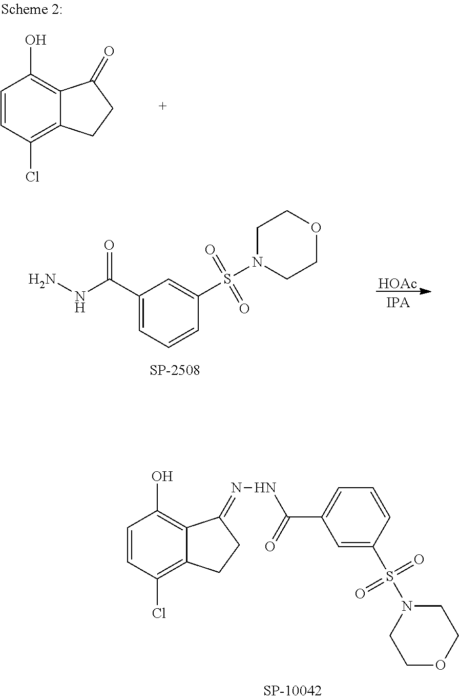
C1=CC(Cl)=C2C(=C1O)C(=O)CC2.C1=CC(Cl)=C2C(=C1O)C(=NNC(C1=CC=CC(S(=O)(=O)N3CCOCC3)=C1)=O)CC2.[HOAc].C1(C(NN)=O)=CC=CC(S(N2CCOCC2)(=O)=O)=C1
